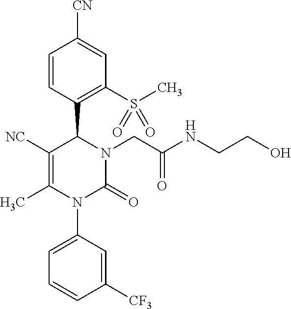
C1([NC])=C(C)N(C2=CC=CC([CF3])=C2)C(=O)N(CC(NCCO)=O)C1C1=C(S(C)(=O)=O)C=C([CN])C=C1
